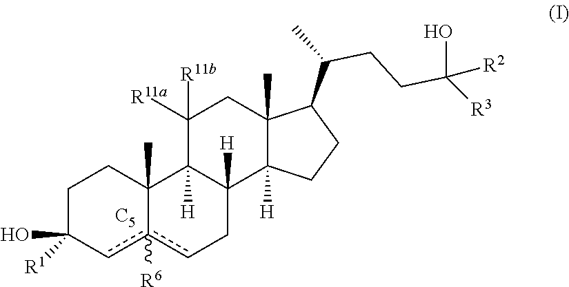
C1C(O)([R1])cc2([R6])cCC3([H])C([H])(C2(C)C1)C([R11b])([R11a])CC1(C)C3([H])CCC1C(C)CCC(O)([R3])[R2].[C5]
